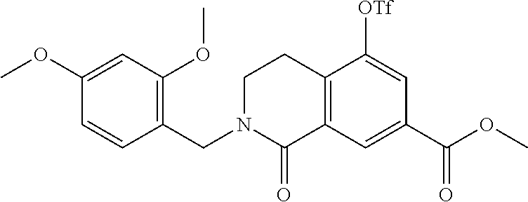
C1(OC)=CC(OC)=C(CN2CCC3=C(C2=O)C=C(C(OC)=O)C=C3[OTf])C=C1
